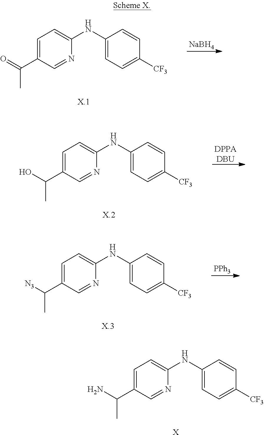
C1=C(C(N)C)C=NC(NC2=CC=C([CF3])C=C2)=C1.[X].C1=C(C(=O)C)C=NC(NC2=CC=C([CF3])C=C2)=C1.[NaBH4].C1=C(C(O)C)C=NC(NC2=CC=C([CF3])C=C2)=C1.[DPPADBU].C1=C(C([N3])C)C=NC(NC2=CC=C([CF3])C=C2)=C1.[PPh3]
